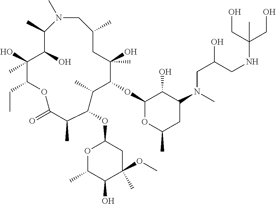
N1(C)CC(C)CC(O)(C)C(OC2OC(C)CC(N(CC(CNC(CO)(CO)C)O)C)C2O)C(C)C(OC2OC(C)C(O)C(C)(OC)C2)C(C)C(=O)OC(CC)C(O)(C)C(O)C1C
